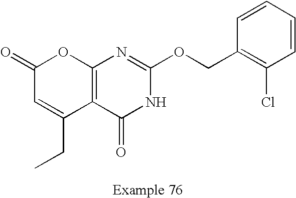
C12=C(C(=O)NC(OCC3=C(Cl)C=CC=C3)=N1)C(CC)=CC(=O)O2
